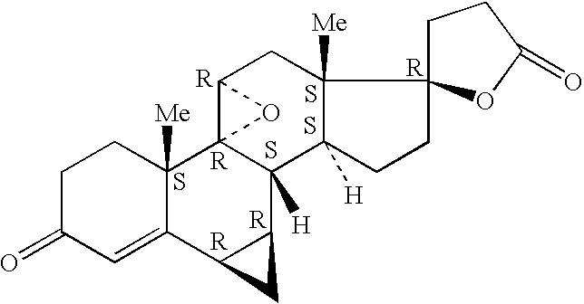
S.C1C(=O)C=C2C([Me])(C1)C13C([H])(C4C2C4)C2([H])C([Me])(CC1O3)C1(CC2)CCC(=O)O1.S.S.S
